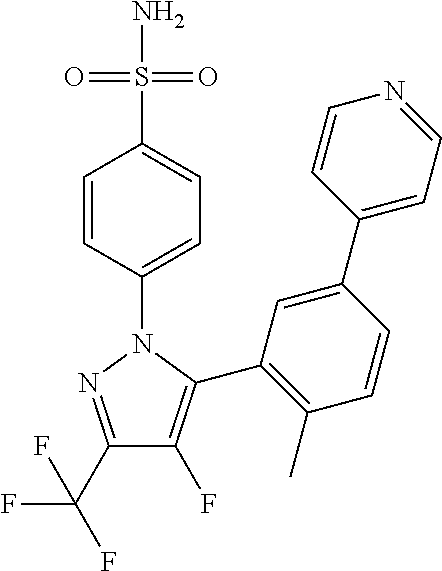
C1(C(F)(F)F)=NN(C2=CC=C(S(N)(=O)=O)C=C2)C(C2=C(C)C=CC(C3=CC=NC=C3)=C2)=C1F
